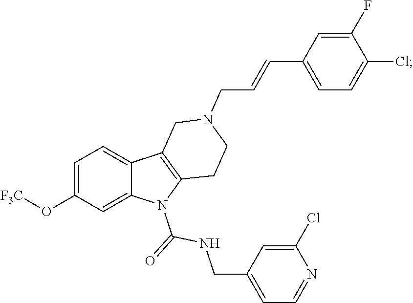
C1=C(O[F3C])C=C2C(=C1)C1=C(N2C(=O)NCC2=CC=NC(Cl)=C2)CCN(CC=CC2=CC=C(Cl)C(F)=C2)C1
